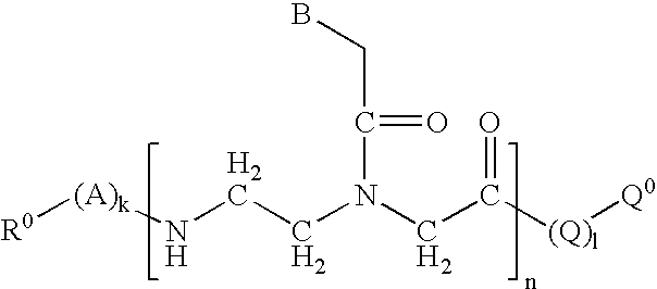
[R0][(A)k]NCCN(CC([(Q)l][Q0])=O)C(CB)=O
